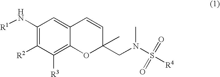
C1(N[R1])=C([R2])C([R3])=C2C(=C1)C=CC(CN(S(=O)(=O)[R4])C)(C)O2
